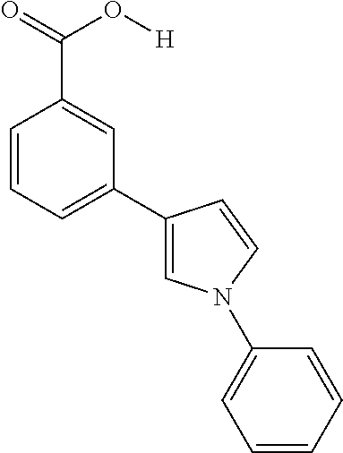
C1=CC=C(C2=CN(C3=CC=CC=C3)C=C2)C=C1C(=O)O[H]
